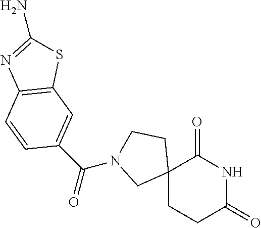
C12(CCC(=O)NC1=O)CCN(C(=O)C1=CC3=C(C=C1)N=C(N)S3)C2
